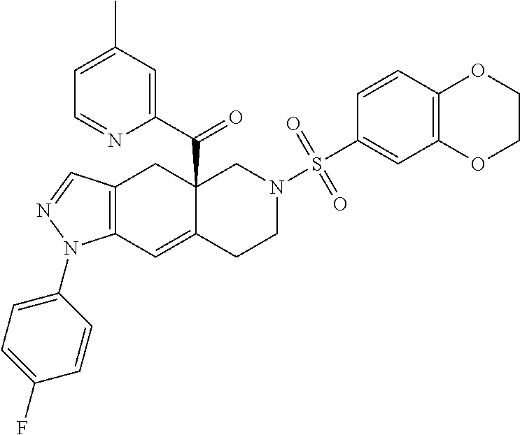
C12=C(C=C3C(C(C4=CC(C)=CC=N4)=O)(C1)CN(S(C1=CC4=C(C=C1)OCCO4)(=O)=O)CC3)N(C1=CC=C(F)C=C1)N=C2
